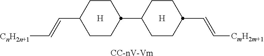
[CC-nV-Vm].C1(C=C[CnH2n+1])CCC(C2CCC(C=C[CmH2m+1])CC2)CC1.[H].[H]
